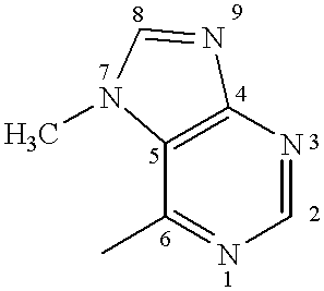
C12=C(C(C)=NC=N1)N(C)C=N2
